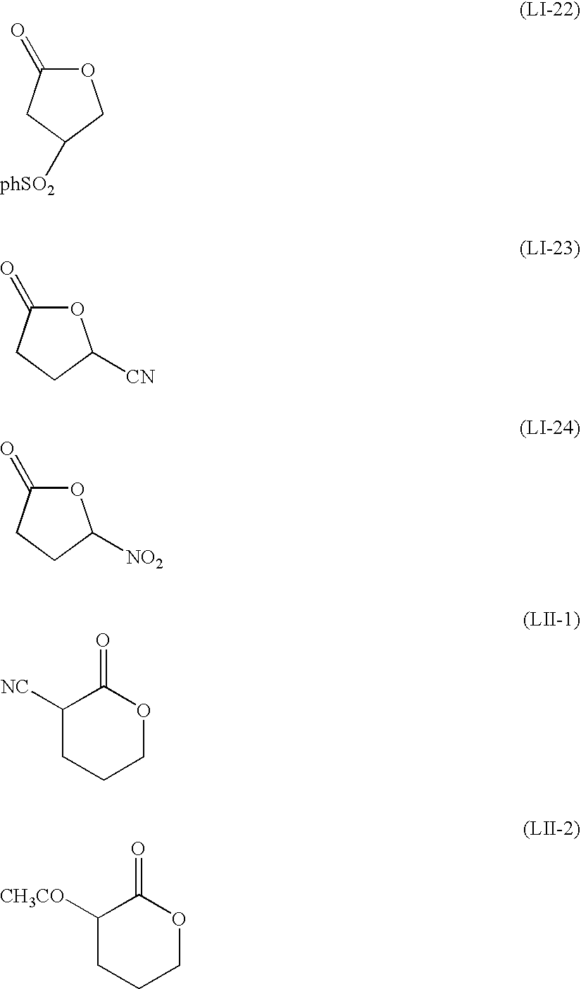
O1C(=O)CCC1[CN].O1C(=O)CCC1[NO2].C1([NC])CCCOC1=O.C1([CH3CO])CCCOC1=O.O1C(=O)CC([phSO2])C1
